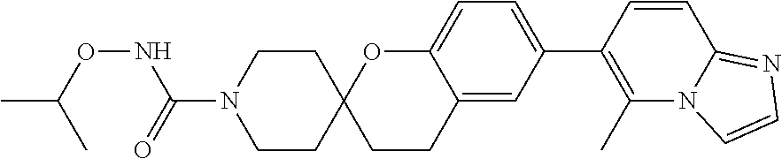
C12=CC(C3=C(C)N4C(=NC=C4)C=C3)=CC=C1OC1(CC2)CCN(C(NOC(C)C)=O)CC1
